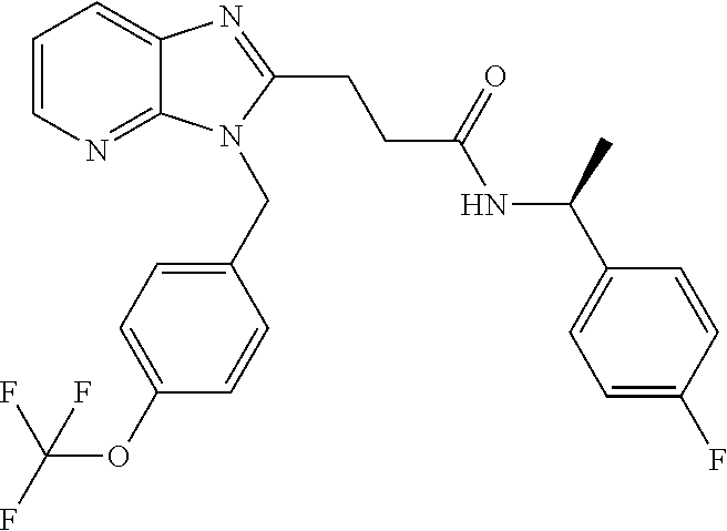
C1=CN=C2C(=C1)N=C(CCC(NC(C1=CC=C(F)C=C1)C)=O)N2CC1=CC=C(OC(F)(F)F)C=C1
